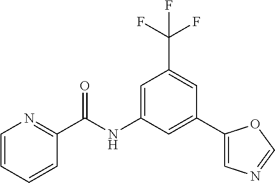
C1=C(NC(C2=NC=CC=C2)=O)C=C(C2=CN=CO2)C=C1C(F)(F)F
